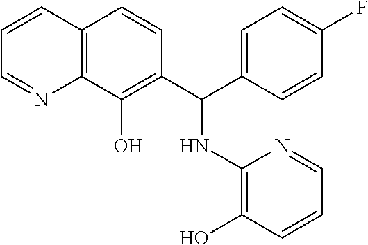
C1=CC2=C(N=C1)C(O)=C(C(NC1=C(O)C=CC=N1)C1=CC=C(F)C=C1)C=C2
